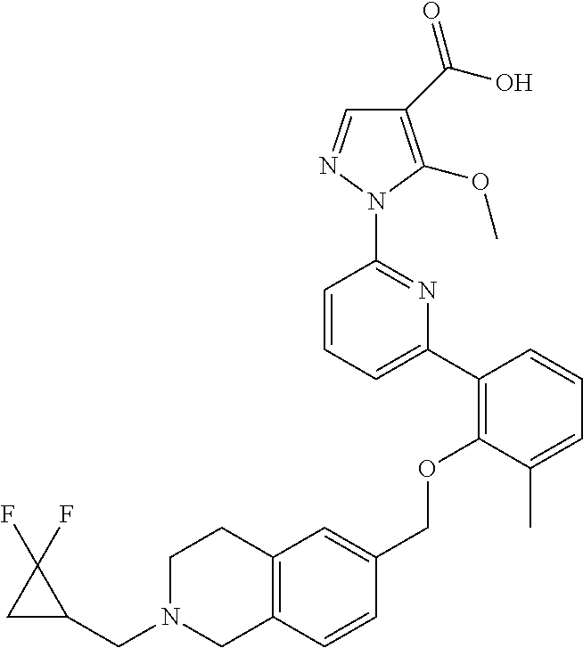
C1(C(O)=O)=C(OC)N(C2=NC(C3=C(OCC4=CC5=C(C=C4)CN(CC4CC4(F)F)CC5)C(C)=CC=C3)=CC=C2)N=C1
